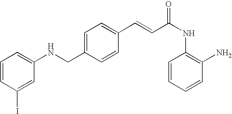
C1(C=CC(NC2=C(N)C=CC=C2)=O)=CC=C(CNC2=CC=CC(I)=C2)C=C1
